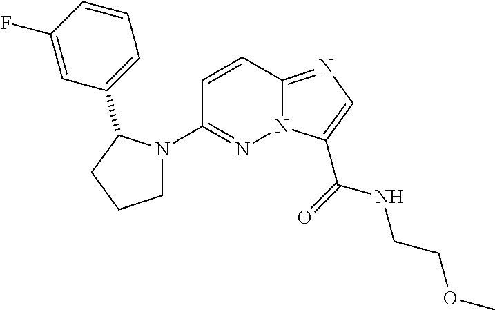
N12C(=NC=C1C(=O)NCCOC)C=CC(N1CCCC1C1=CC=CC(F)=C1)=N2
